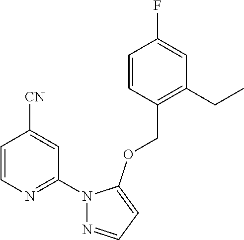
C1=CN=C(N2N=CC=C2OCC2=C(CC)C=C(F)C=C2)C=C1[CN]
